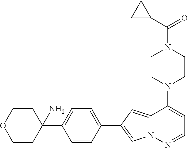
N1(C2=CC=NN3C2=CC(C2=CC=C(C4(N)CCOCC4)C=C2)=C3)CCN(C(=O)C2CC2)CC1
